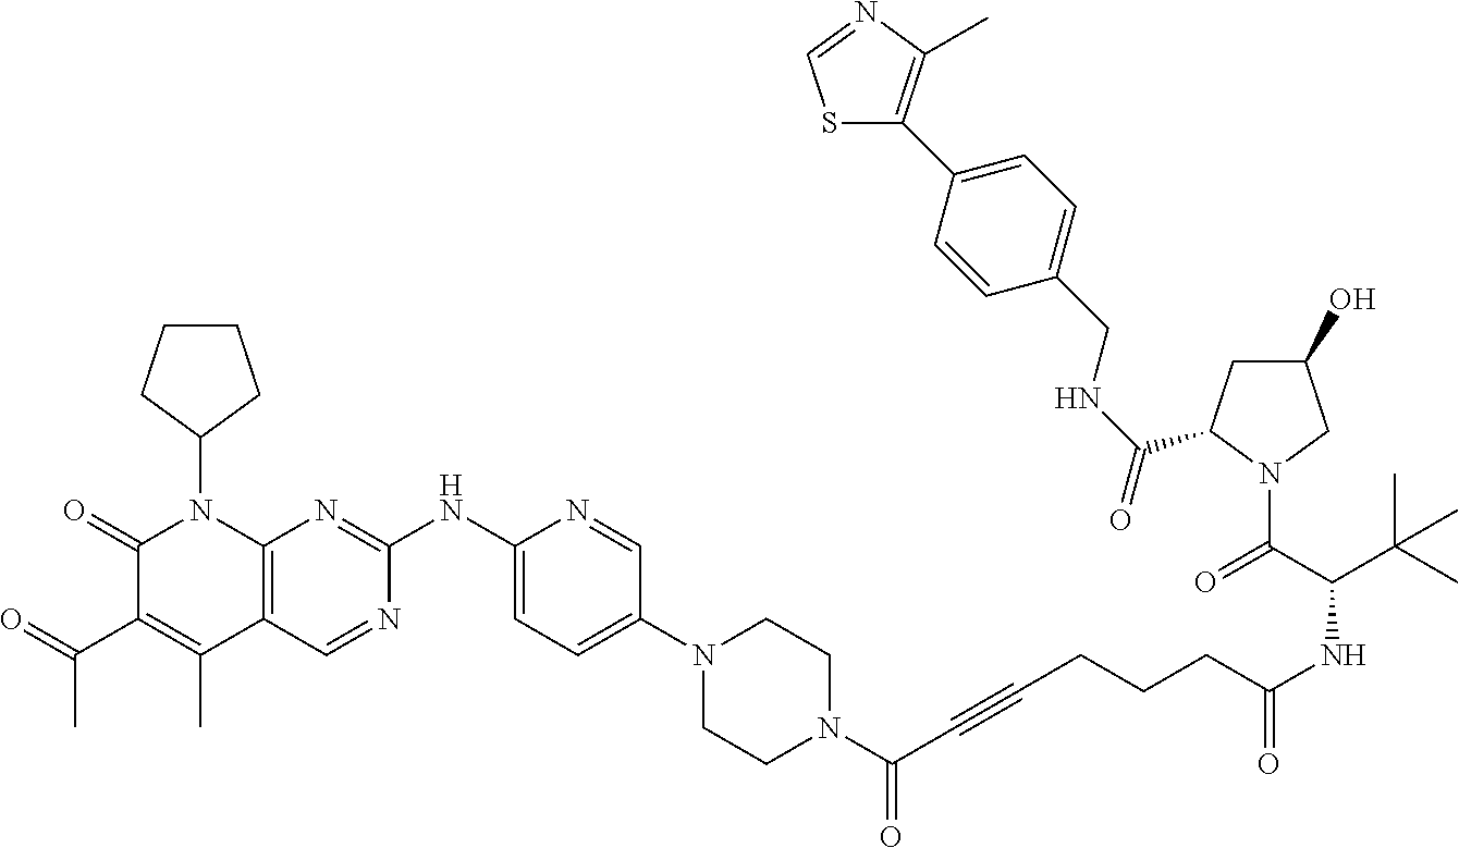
C1(=O)C(C(C)=O)=C(C)C2=C(N1C1CCCC1)N=C(NC1=CC=C(N3CCN(C(C#CCCCC(NC(C(C)(C)C)C(=O)N4CC(O)CC4C(NCC4=CC=C(C5=C(C)N=CS5)C=C4)=O)=O)=O)CC3)C=N1)N=C2
